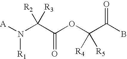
[R1]N([A])C(C(OC(C(B)=O)([R4])[R5])=O)([R2])[R3]
